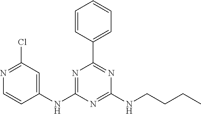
C1=CC(C2=NC(NCCCC)=NC(NC3=CC(Cl)=NC=C3)=N2)=CC=C1
